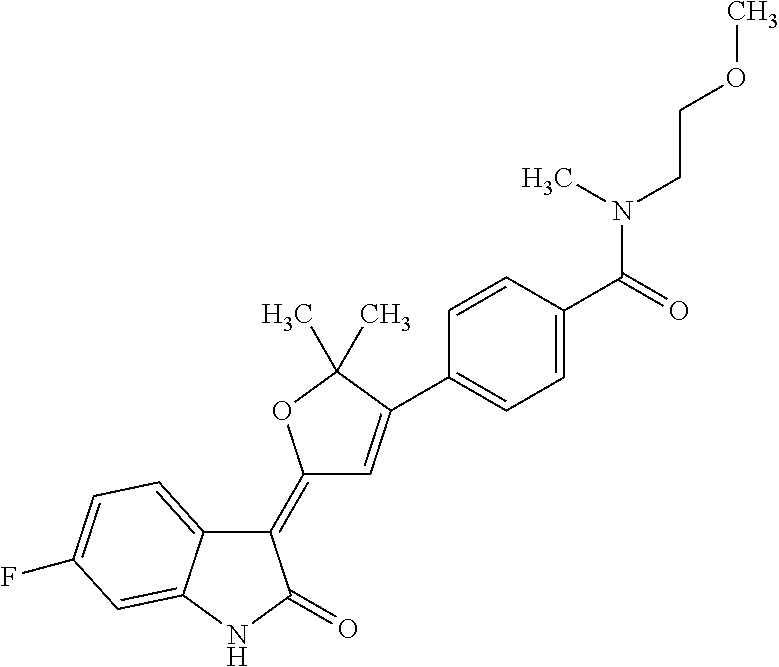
C1(=C2C=C(C3=CC=C(C(=O)N(CCOC)C)C=C3)C(C)(C)O2)C2=CC=C(F)C=C2NC1=O
